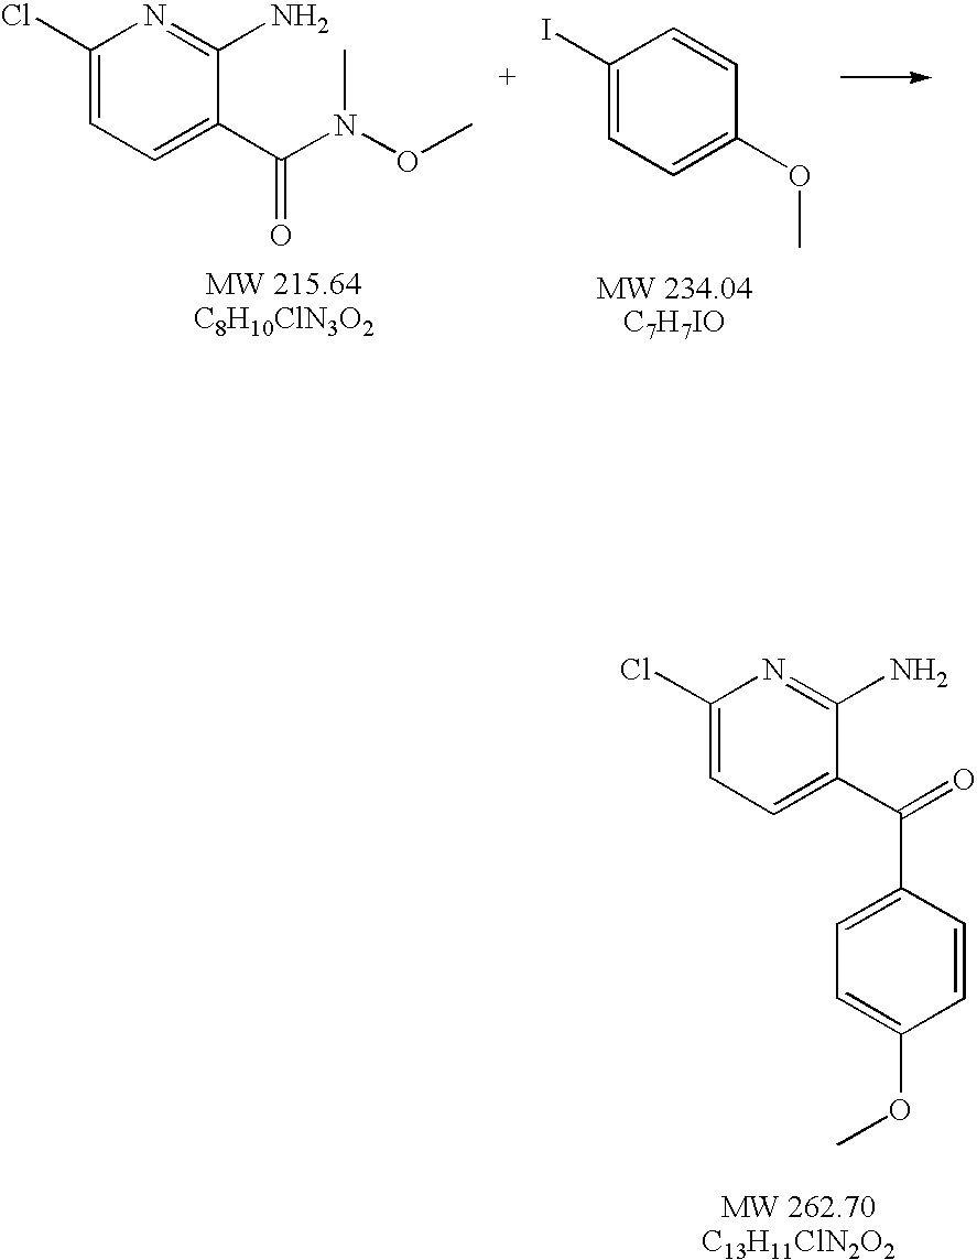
C1(Cl)=CC=C(C(N(C)OC)=O)C(N)=N1.C1(I)=CC=C(OC)C=C1.C1(Cl)=CC=C(C(=O)C2=CC=C(OC)C=C2)C(N)=N1
